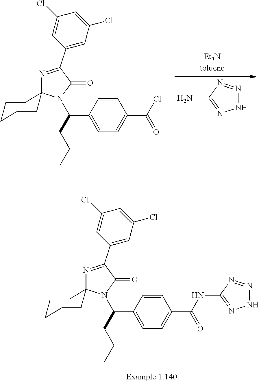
C1(C2=NC3(N(C(C4=CC=C(C(NC5=NNN=N5)=O)C=C4)CCC)C2=O)CCCCC3)=CC(Cl)=CC(Cl)=C1.C1(C2=NC3(N(C(C4=CC=C(C(Cl)=O)C=C4)CCC)C2=O)CCCCC3)=CC(Cl)=CC(Cl)=C1.N1N=NC(N)=N1
